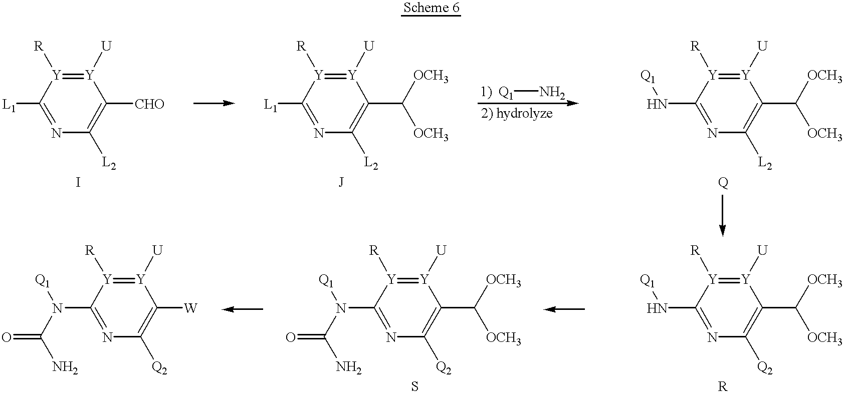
[Y]1([U])=[Y]([R])C([L1])=NC([L2])=C1[CHO].[Y]1([U])=[Y]([R])C([L1])=NC([L2])=C1C([OCH3])[OCH3].[Q1]N.[Y]1([U])=[Y]([R])C(N[Q1])=NC([L2])=C1C([OCH3])[OCH3].[Y]1([U])=[Y]([R])C(N[Q1])=NC([Q2])=C1C([OCH3])[OCH3].[Y]1([U])=[Y]([R])C(N(C(=O)N)[Q1])=NC([Q2])=C1C([OCH3])[OCH3].[Y]1([U])=[Y]([R])C(N(C(=O)N)[Q1])=NC([Q2])=C1[W]
